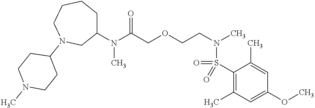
N(C(COCCN(C)S(=O)(C1=C(C)C=C(OC)C=C1C)=O)=O)(C)C1CCCCN(C2CCN(C)CC2)C1
